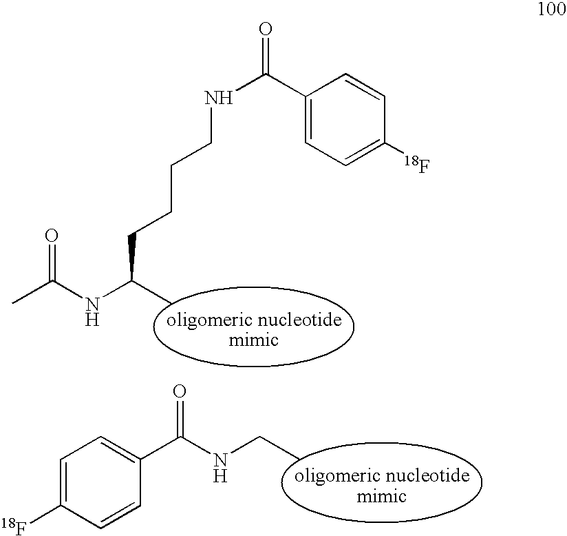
CC(NC(C)CCCCNC(C1=CC=C([18F])C=C1)=O)=O.C1(C(NCC)=O)=CC=C([18F])C=C1
